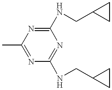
CC1=NC(NCC2CC2)=NC(NCC2CC2)=N1
